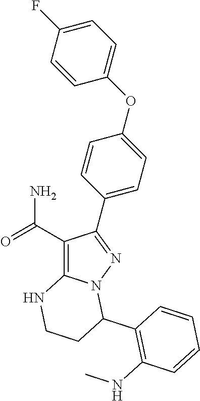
C1(C(=O)N)=C2N(N=C1C1=CC=C(OC3=CC=C(F)C=C3)C=C1)C(C1=C(NC)C=CC=C1)CCN2
